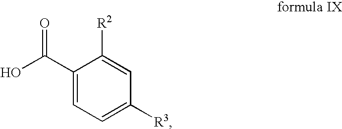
C1(C(O)=O)=CC=C([R3])C=C1[R2]
